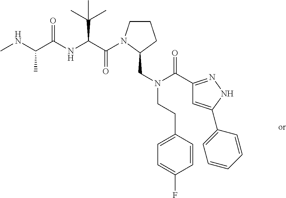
C(C(NC(C(NC)C)=O)C(C)(C)C)(=O)N1CCCC1CN(C(=O)C1=NNC(C2=CC=CC=C2)=C1)CCC1=CC=C(F)C=C1
